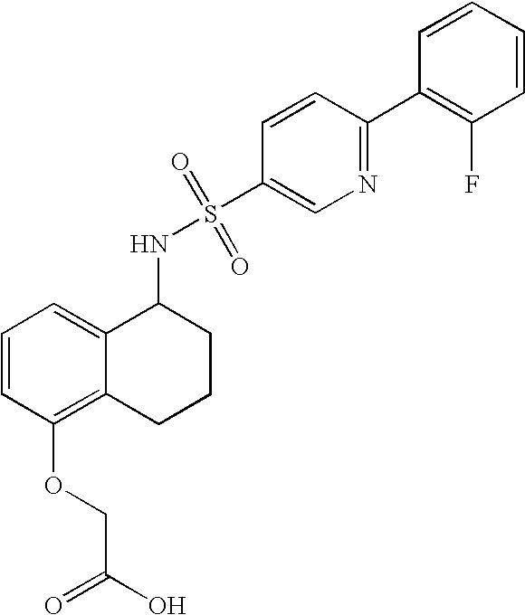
C1(NS(=O)(=O)C2=CN=C(C3=C(F)C=CC=C3)C=C2)C2=CC=CC(OCC(=O)O)=C2CCC1
